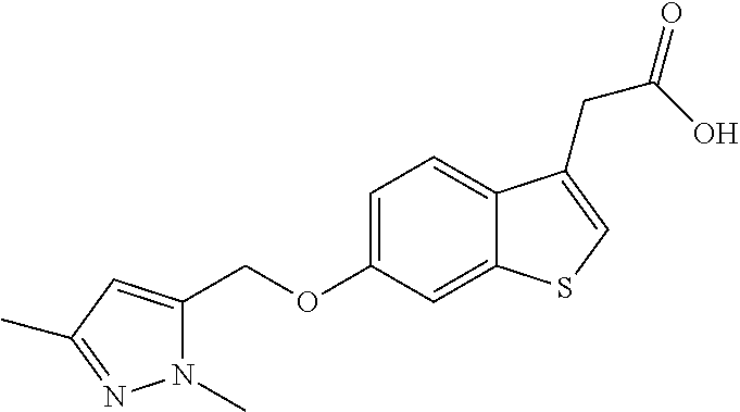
C(OC1=CC=C2C(=C1)SC=C2CC(O)=O)C1=CC(C)=NN1C
